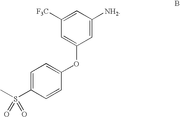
[F3C]C1=CC([NH2])=CC(OC2=CC=C(S(C)(=O)=O)C=C2)=C1
